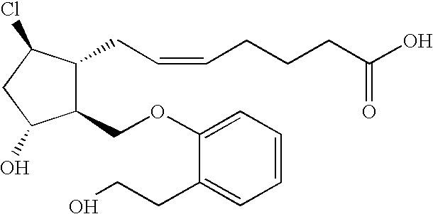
C1(OCC2C(CC=CCCCC(O)=O)C(Cl)CC2O)=CC=CC=C1CCO
